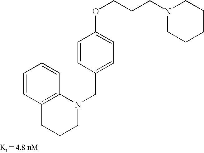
N1(CCCOC2=CC=C(CN3C4=C(CCC3)C=CC=C4)C=C2)CCCCC1
